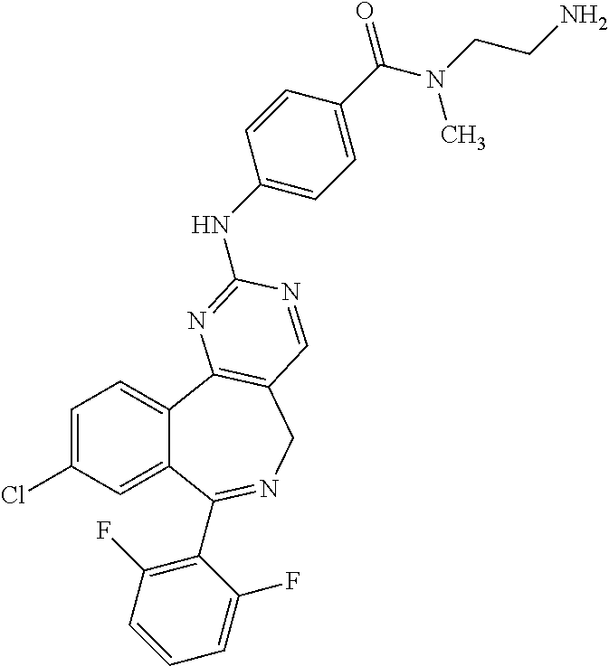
C1=C(Cl)C=C2C(=C1)C1=C(CN=C2C2=C(F)C=CC=C2F)C=NC(NC2=CC=C(C(N(CCN)C)=O)C=C2)=N1
